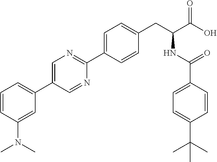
C1=CC=C(C2=CN=C(C3=CC=C(CC(NC(=O)C4=CC=C(C(C)(C)C)C=C4)C(O)=O)C=C3)N=C2)C=C1N(C)C
